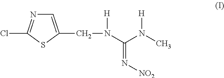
C1=C(CN(C(N(C)[H])=N[NO2])[H])SC(Cl)=N1
